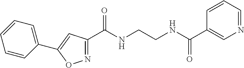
C(NCCNC(C1=NOC(C2=CC=CC=C2)=C1)=O)(=O)C1=CN=CC=C1
